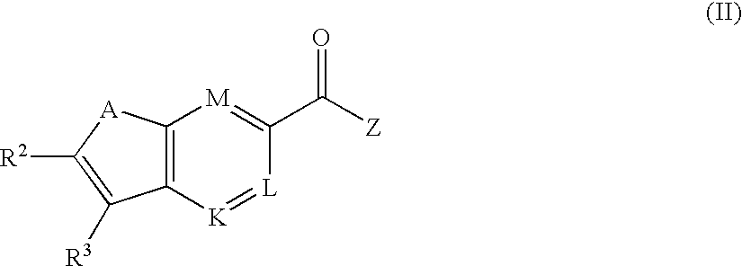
C12=C([K]=[L]C(C([Z])=O)=[M]1)C([R3])=C([R2])[A]2
